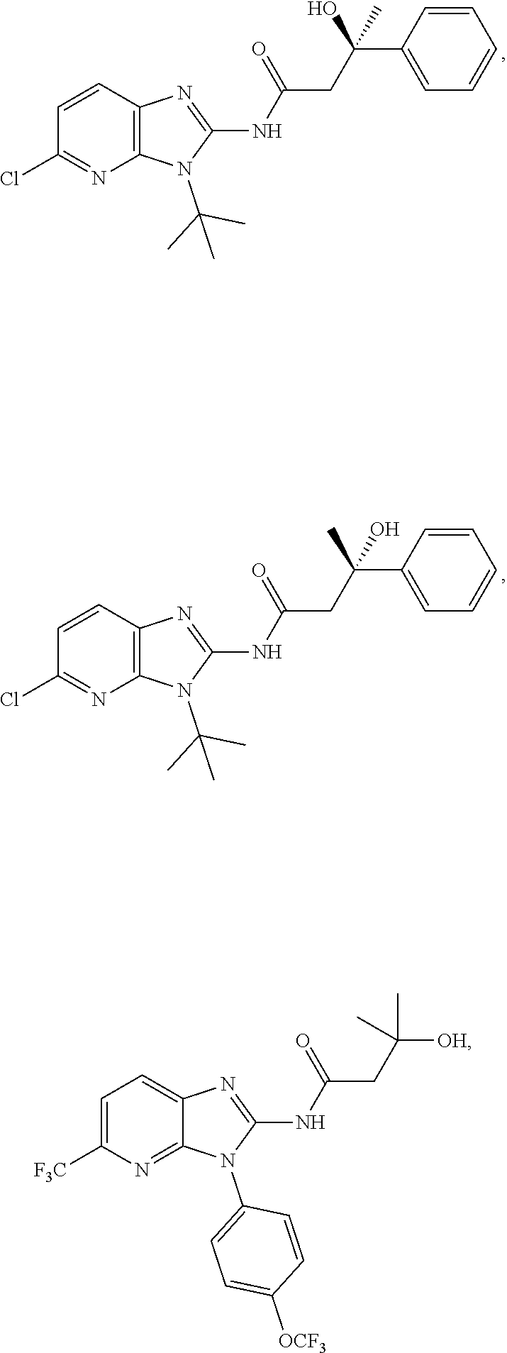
N(C1=NC2=C(N1C(C)(C)C)N=C(Cl)C=C2)C(CC(C1=CC=CC=C1)(O)C)=O.N(C1=NC2=C(N1C(C)(C)C)N=C(Cl)C=C2)C(CC(C1=CC=CC=C1)(C)O)=O.N(C1=NC2=CC=C([F3C])N=C2N1C1=CC=C([OCF3])C=C1)C(CC([OH])(C)C)=O
